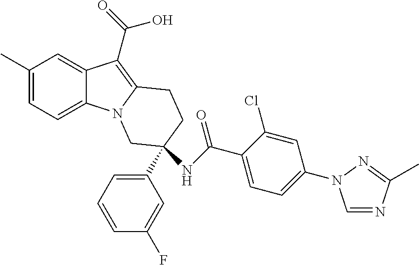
C1(C)=CC=C2C(=C1)C(C(O)=O)=C1N2CC(C2=CC=CC(F)=C2)(NC(=O)C2=CC=C(N3C=NC(C)=N3)C=C2Cl)CC1
